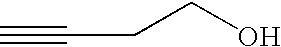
C(CO)C#C
